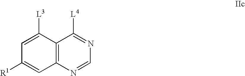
C12=C(N=CN=C1[L4])C=C([R1])C=C2[L3]
